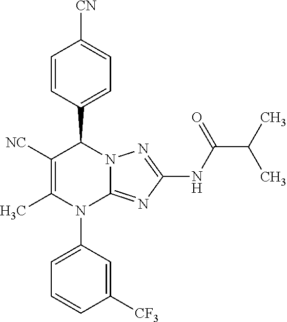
C1=CC(C2C([NC])=C(C)N(C3=CC=CC([CF3])=C3)C3=NC(NC(=O)C(C)C)=NN23)=CC=C1[CN]
